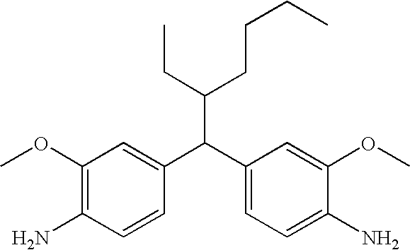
C(C(C1=CC=C(N)C(OC)=C1)C1=CC(OC)=C(N)C=C1)(CCCC)CC
